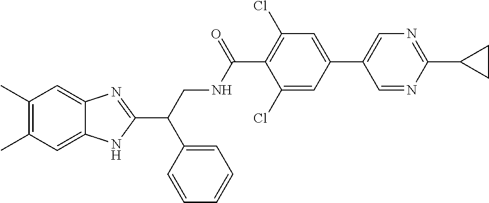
C1(C)=C(C)C=C2C(=C1)N=C(C(CNC(C1=C(Cl)C=C(C3=CN=C(C4CC4)N=C3)C=C1Cl)=O)C1=CC=CC=C1)N2
